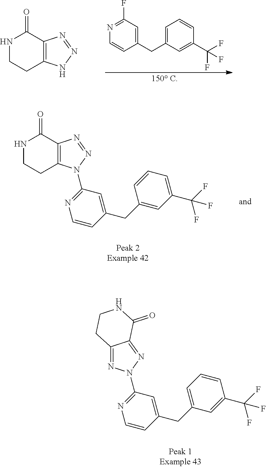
N1=C(F)C=C(CC2=CC=CC(C(F)(F)F)=C2)C=C1.N1CCC2=C(C1=O)N=NN2.C1=CC=C(C(F)(F)F)C=C1CC1=CC(N2C3=C(N=N2)C(=O)NCC3)=NC=C1.C1=C(CC2=CC(N3N=C4C(=N3)C(=O)NCC4)=NC=C2)C=C(C(F)(F)F)C=C1
